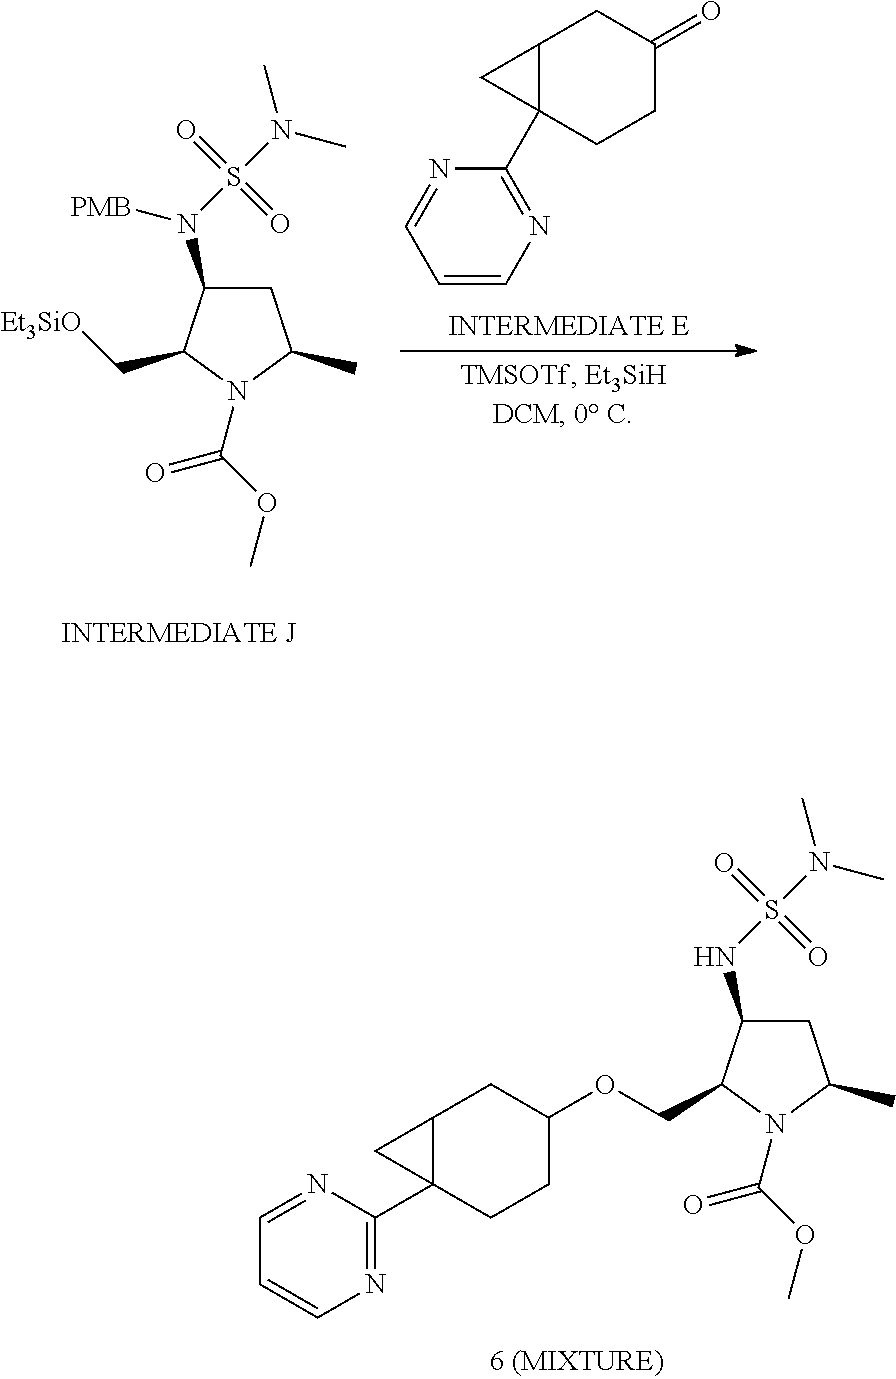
C1(C23C(CC(=O)CC2)C3)=NC=CC=N1.C1C(N(S(N(C)C)(=O)=O)[PMB])C(C[Et3SiO])N(C(OC)=O)C1C.C1C(NS(N(C)C)(=O)=O)C(COC2CCC3(C4=NC=CC=N4)C(C2)C3)N(C(OC)=O)C1C
